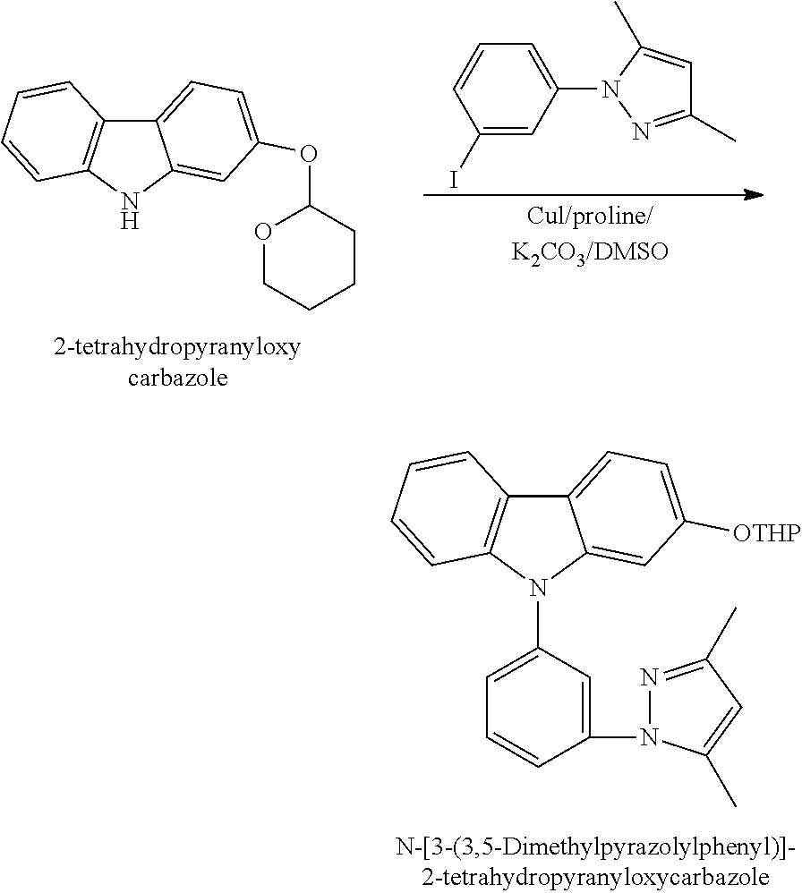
C1(I)=CC(N2N=C(C)C=C2C)=CC=C1.C12=CC=C(OC3OCCCC3)C=C1NC1=C2C=CC=C1.C12=CC=C([OTHP])C=C1N(C1=CC=CC(N3N=C(C)C=C3C)=C1)C1=C2C=CC=C1
